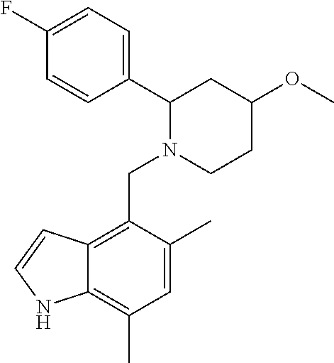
C1(F)=CC=C(C2N(CC3=C4C(=C(C)C=C3C)NC=C4)CCC(OC)C2)C=C1
